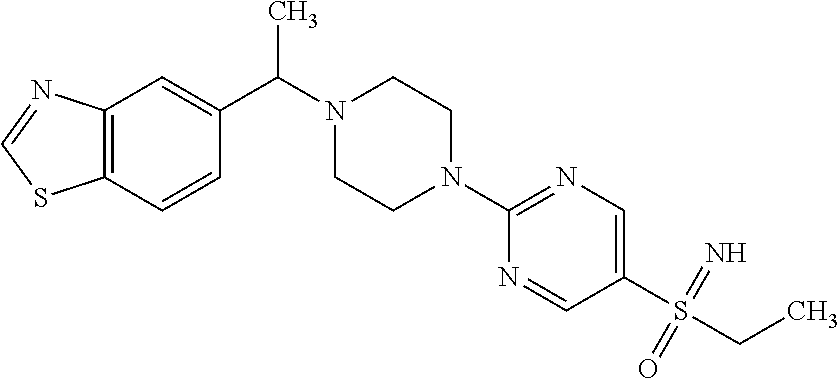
C12=C(C=C(C(C)N3CCN(C4=NC=C(S(CC)(=N)=O)C=N4)CC3)C=C1)N=CS2
